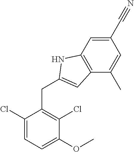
C12=C(C=C(C#N)C=C1C)NC(CC1=C(Cl)C(OC)=CC=C1Cl)=C2
